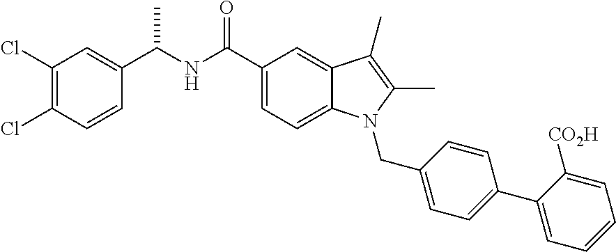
C1(Cl)=C(Cl)C=CC(C(NC(C2=CC=C3C(=C2)C(C)=C(C)N3CC2=CC=C(C3=CC=CC=C3[CO2H])C=C2)=O)C)=C1
